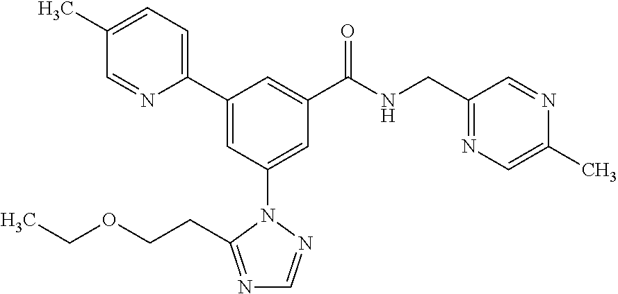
C1(C2=CC(N3N=CN=C3CCOCC)=CC(C(NCC3=NC=C(C)N=C3)=O)=C2)=CC=C(C)C=N1
